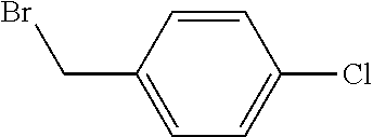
C1=CC(CBr)=CC=C1Cl
